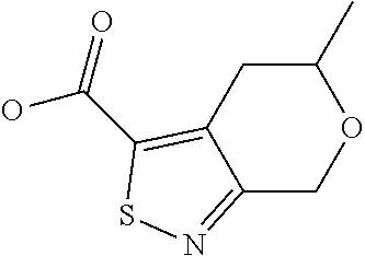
C12=NSC(C(=O)O)=C1CC(C)OC2
